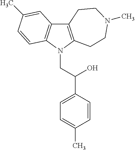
C12=C(N(CC(C3=CC=C(C)C=C3)O)C3=C1C=C(C)C=C3)CCN(C)CC2
